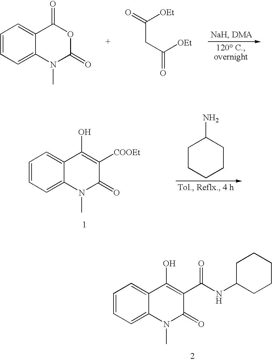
C1=CC=C2C(=C1)C(=O)OC(=O)N2C.C(C(=O)[OEt])C(=O)[OEt].C1=CC=C2C(=C1)C(O)=C([COOEt])C(=O)N2C.C1CCCCC1N.C1=CC=C2C(=C1)C(O)=C(C(NC1CCCCC1)=O)C(=O)N2C
